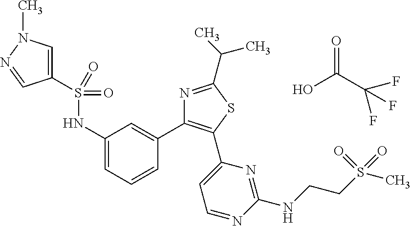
C1(NS(C2=CN(C)N=C2)(=O)=O)=CC=CC(C2=C(C3=CC=NC(NCCS(=O)(=O)C)=N3)SC(C(C)C)=N2)=C1.OC(C(F)(F)F)=O
